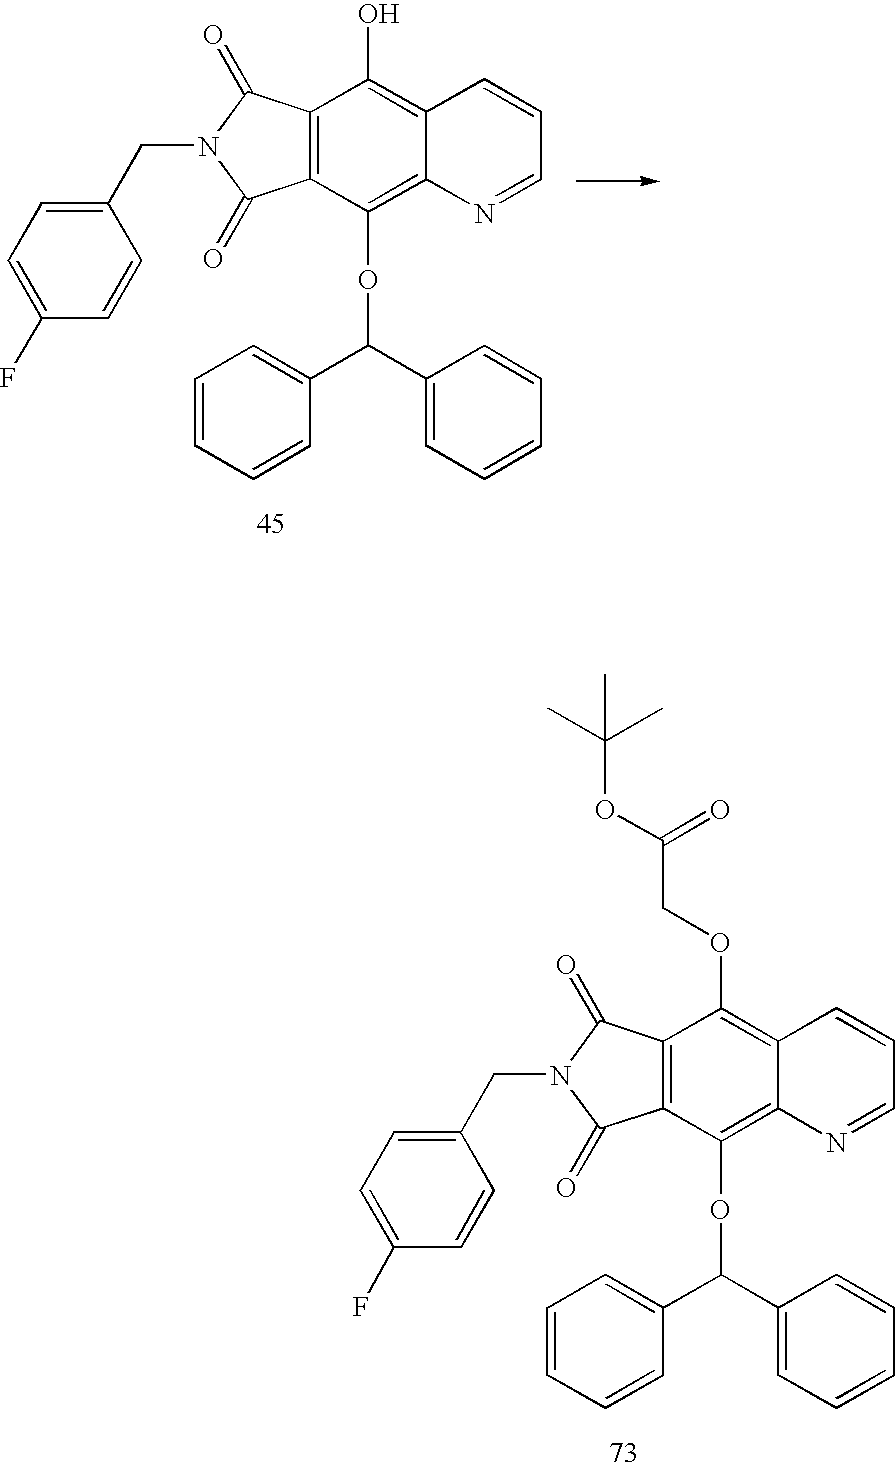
C12=C(C(=O)N(CC3=CC=C(F)C=C3)C1=O)C(O)=C1C(=C2OC(C2=CC=CC=C2)C2=CC=CC=C2)N=CC=C1.C12=C(C(=O)N(CC3=CC=C(F)C=C3)C1=O)C(OCC(=O)OC(C)(C)C)=C1C(=C2OC(C2=CC=CC=C2)C2=CC=CC=C2)N=CC=C1
